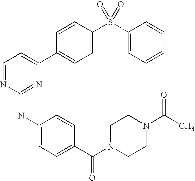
C1=CC(C2=CC=NC(NC3=CC=C(C(=O)N4CCN(C(C)=O)CC4)C=C3)=N2)=CC=C1S(C1=CC=CC=C1)(=O)=O
